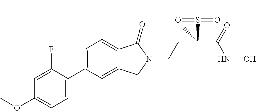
C1=C(F)C(C2=CC=C3C(=C2)CN(CCC(C(NO)=O)(S(C)(=O)=O)C)C3=O)=CC=C1OC
